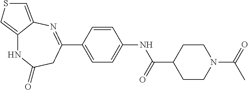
C1=C(C2=NC3=CSC=C3NC(=O)C2)C=CC(NC(C2CCN(C(=O)C)CC2)=O)=C1
